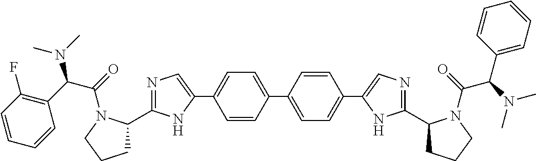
C1=CC(C2=CC=C(C3=CN=C(C4CCCN4C(C(C4=CC=CC=C4)N(C)C)=O)N3)C=C2)=CC=C1C1=CN=C(C2CCCN2C(=O)C(C2=C(F)C=CC=C2)N(C)C)N1
